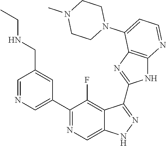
C1=NC=C(C2=NC=C3C(=C2F)C(C2=NC4=C(N2)N=CC=C4N2CCN(C)CC2)=NN3)C=C1CNCC
